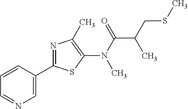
C1=NC=C(C2=NC(C)=C(N(C(=O)C(CSC)C)C)S2)C=C1
